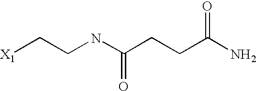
[X1]CCNC(CCC(N)=O)=O
